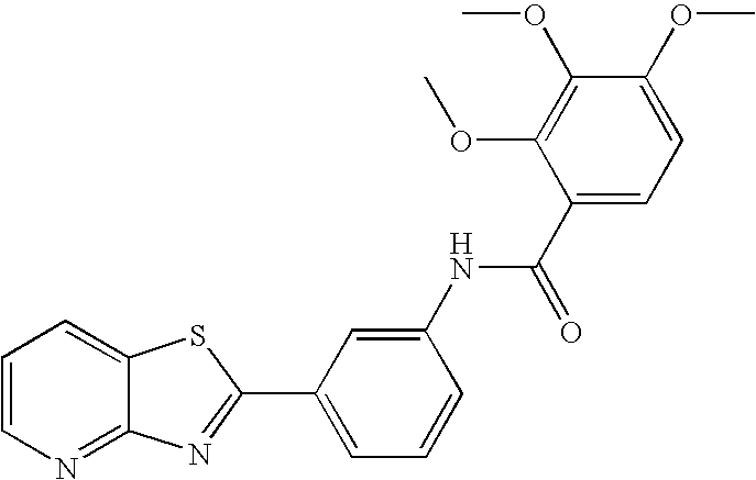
C12=NC=CC=C1SC(C1=CC=CC(NC(C3=CC=C(OC)C(OC)=C3OC)=O)=C1)=N2
